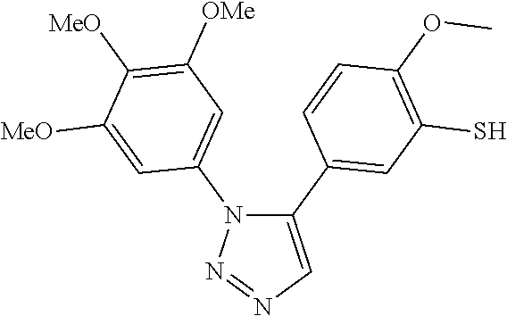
C1(C2=CC(S)=C(OC)C=C2)=CN=NN1C1=CC([OMe])=C([MeO])C([MeO])=C1
